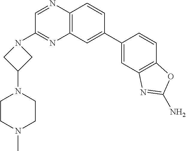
C12=C(C=CC(C3=CC4=C(C=C3)OC(N)=N4)=C1)N=CC(N1CC(N3CCN(C)CC3)C1)=N2
